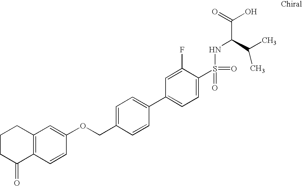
C12=C(C=C(OCC3=CC=C(C4=CC=C(S(NC(C(C)C)C(=O)O)(=O)=O)C(F)=C4)C=C3)C=C1)CCCC2=O
